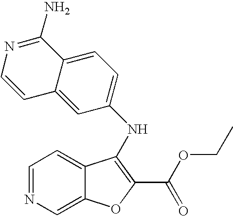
C1=NC=C2C(=C1)C(NC1=CC=C3C(=C1)C=CN=C3N)=C(C(OCC)=O)O2
